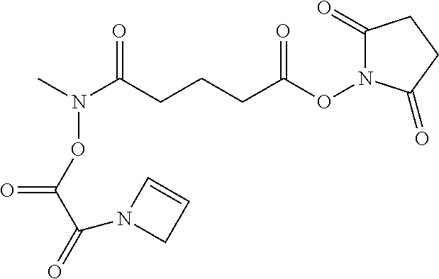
C1(=O)N(OC(CCCC(N(C)OC(C(N2CC=C2)=O)=O)=O)=O)C(=O)CC1
